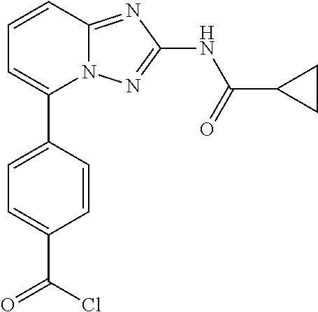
C1=CC=C(C2=CC=C(C(Cl)=O)C=C2)N2C1=NC(NC(=O)C1CC1)=N2
